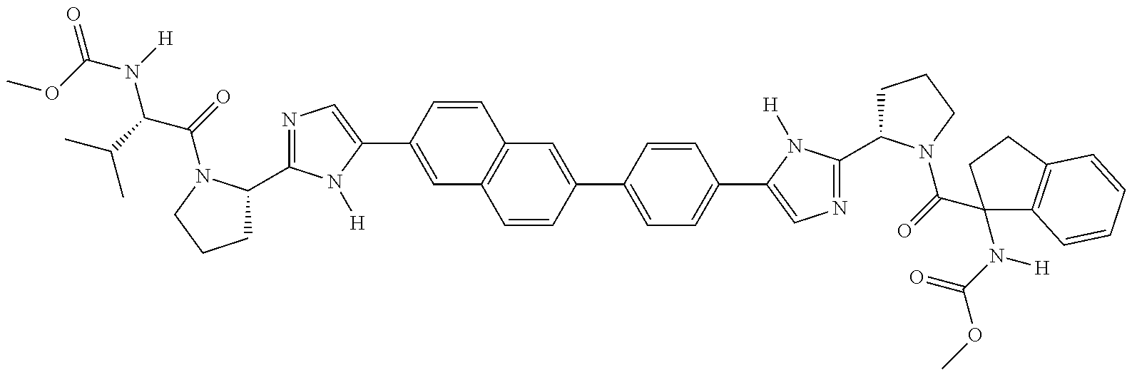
C1C(C2=NC=C(C3=CC4=C(C=C3)C=C(C3=CC=C(C5=CN=C(C6CCCN6C(=O)C6(N(C(=O)OC)[H])C7=C(CC6)C=CC=C7)N5[H])C=C3)C=C4)N2[H])N(C(=O)C(C(C)C)N(C(OC)=O)[H])CC1
